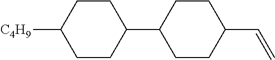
C1([C4H9])CCC(C2CCC(C=C)CC2)CC1
